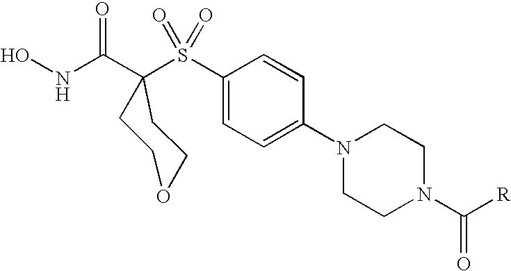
C1(S(C2(C(NO)=O)CCOCC2)(=O)=O)=CC=C(N2CCN(C([R])=O)CC2)C=C1
